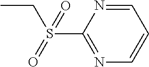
C1=NC(S(=O)(CC)=O)=NC=C1
